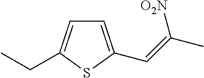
C1=C(C=C([O2N])C)SC(CC)=C1
